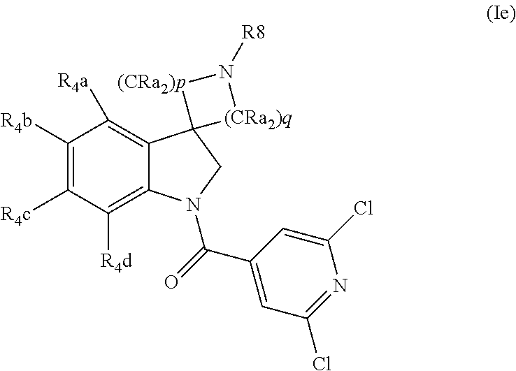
C12=C([R4a])C([R4b])=C([R4c])C([R4d])=C1N(C(C1=CC(Cl)=NC(Cl)=C1)=O)CC21[(CRa2)p]N([R8])[(CRa2)q]1
